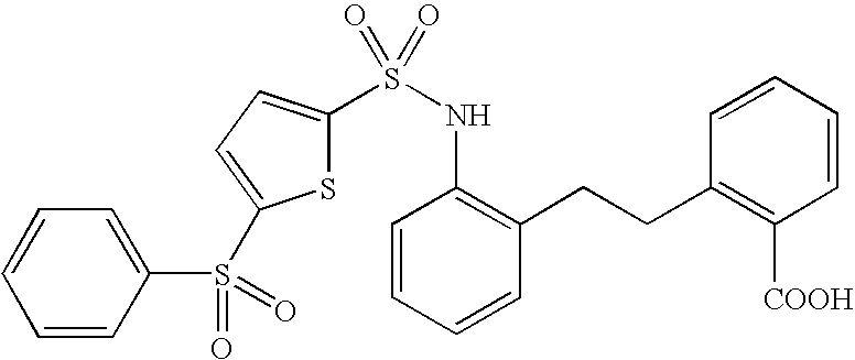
S(=O)(NC1=C(CCC2=C([COOH])C=CC=C2)C=CC=C1)(=O)C1=CC=C(S(=O)(C2=CC=CC=C2)=O)S1
